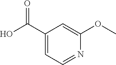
C1=C(C(O)=O)C=C(OC)N=C1
